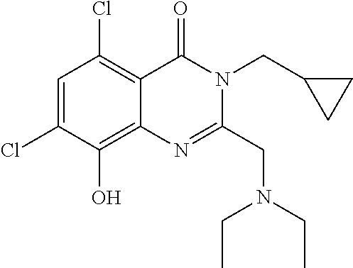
C1=C(Cl)C(O)=C2C(=C1Cl)C(=O)N(CC1CC1)C(CN(CC)CC)=N2
